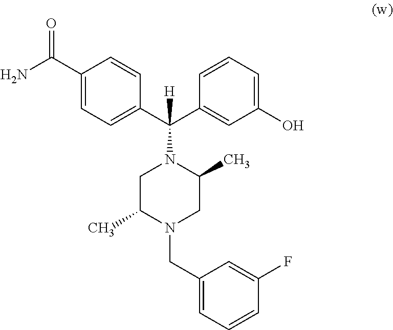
C1(C(N)=O)=CC=C(C(C2=CC(O)=CC=C2)([H])N2CC(C)N(CC3=CC=CC(F)=C3)CC2C)C=C1
